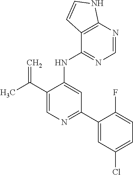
N(C1=CC(C2=CC(Cl)=CC=C2F)=NC=C1C(C)=C)C1=NC=NC2=C1C=CN2
